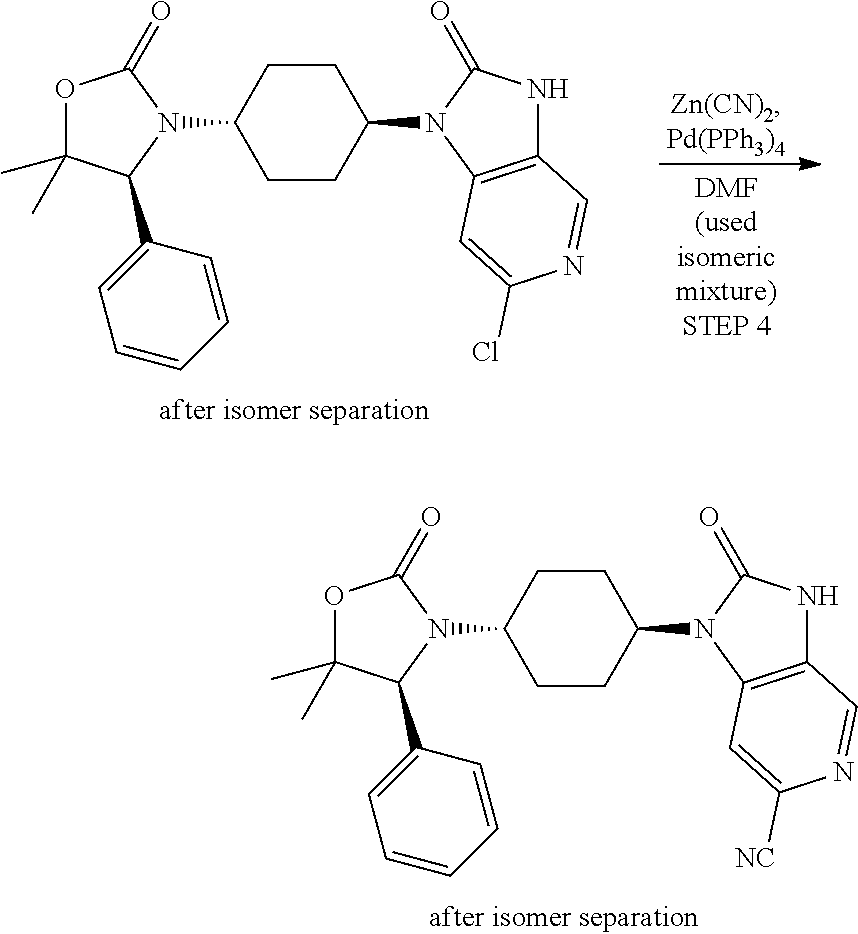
O1C(C)(C)C(C2=CC=CC=C2)N(C2CCC(N3C4=C(NC3=O)C=NC(Cl)=C4)CC2)C1=O.O1C(C)(C)C(C2=CC=CC=C2)N(C2CCC(N3C4=C(NC3=O)C=NC([NC])=C4)CC2)C1=O
